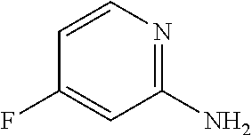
C1=CN=C(N)C=C1F
